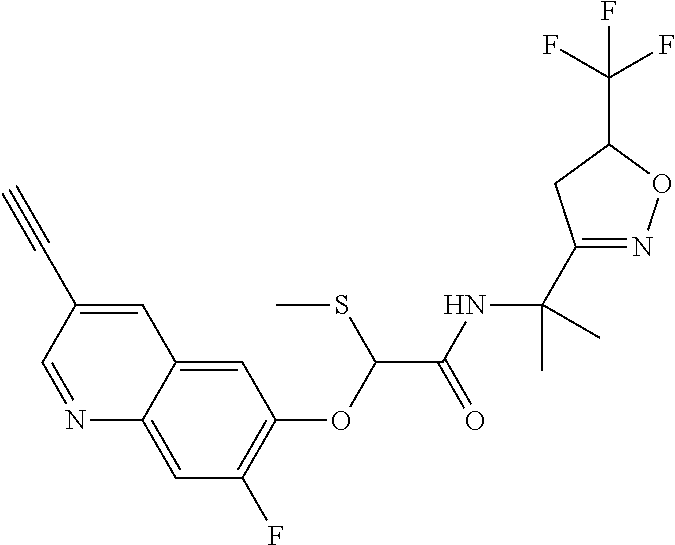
N1=CC(C#C)=CC2=CC(OC(C(NC(C)(C)C3=NOC(C(F)(F)F)C3)=O)SC)=C(F)C=C12
